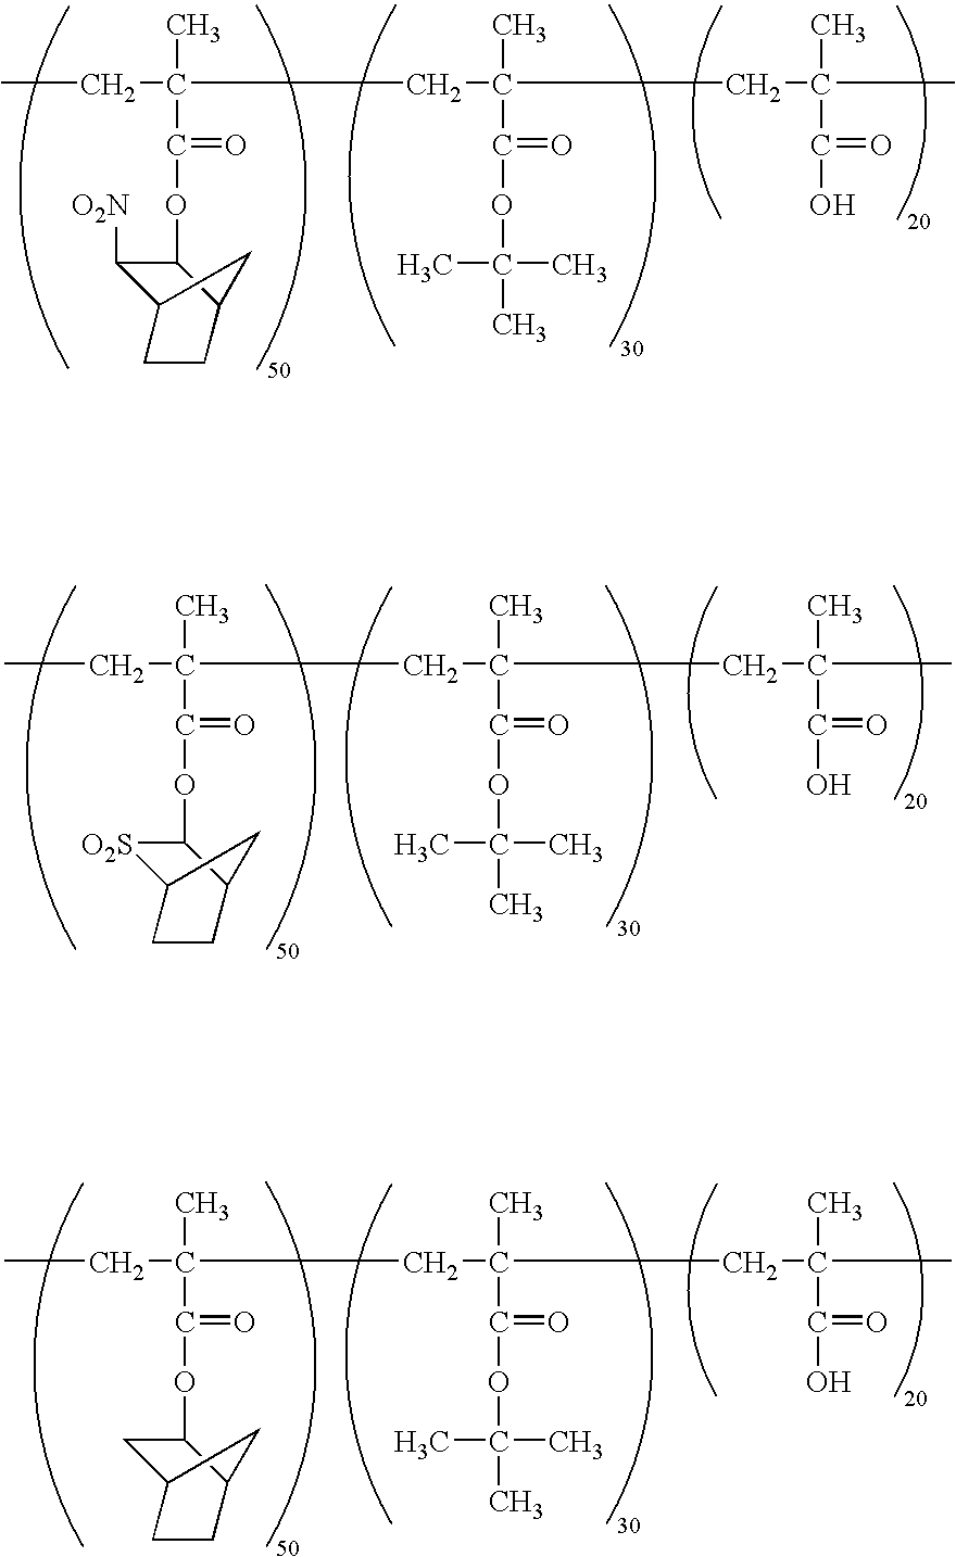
C(C(C)(C(=O)OC1C([O2N])C2CC1CC2)CC(C)(C(=O)OC(C)(C)C)CC(C)(C)C(=O)O)C.C(C(C)(C(=O)OC1[O2S]C2CC1CC2)CC(C)(C(=O)OC(C)(C)C)CC(C)(C)C(=O)O)C.C(C(C)(C(=O)OC1CC2CC1CC2)CC(C)(C(=O)OC(C)(C)C)CC(C)(C)C(=O)O)C
